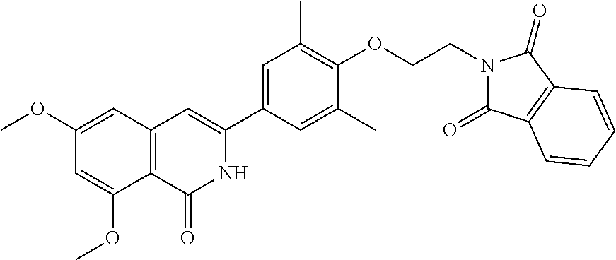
C12=C(C(=O)NC(C3=CC(C)=C(OCCN4C(=O)C5=C(C4=O)C=CC=C5)C(C)=C3)=C1)C(OC)=CC(OC)=C2
